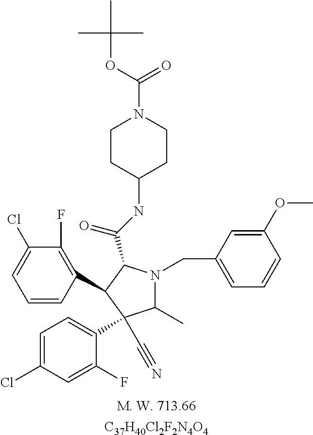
C1(C)N(CC2=CC=CC(OC)=C2)C(C(NC2CCN(C(OC(C)(C)C)=O)CC2)=O)C(C2=C(F)C(Cl)=CC=C2)C1(C1=CC=C(Cl)C=C1F)C#N.[C37H40Cl2F2N4O4]
